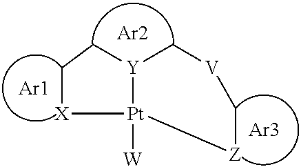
[X]1[Pt]2([W])[Z]C[V]C[Y]2CC1.[Ar2].[Ar3].[Ar1]
